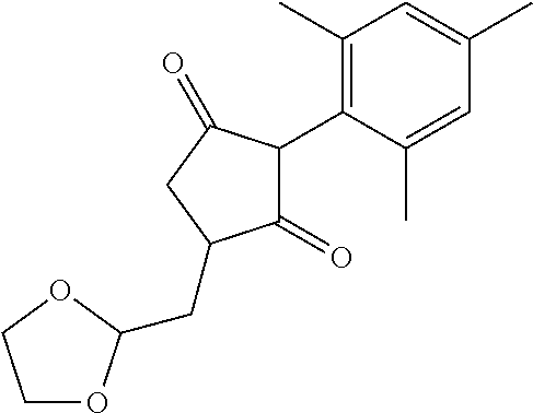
C1(=O)C(C2=C(C)C=C(C)C=C2C)C(=O)CC1CC1OCCO1
